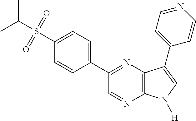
CC(S(=O)(=O)C1=CC=C(C2=NC3=C(N=C2)N([H])C=C3C2=CC=NC=C2)C=C1)C
